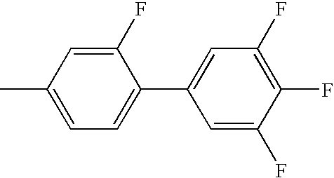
C1=C(C)C=C(F)C(C2=CC(F)=C(F)C(F)=C2)=C1
